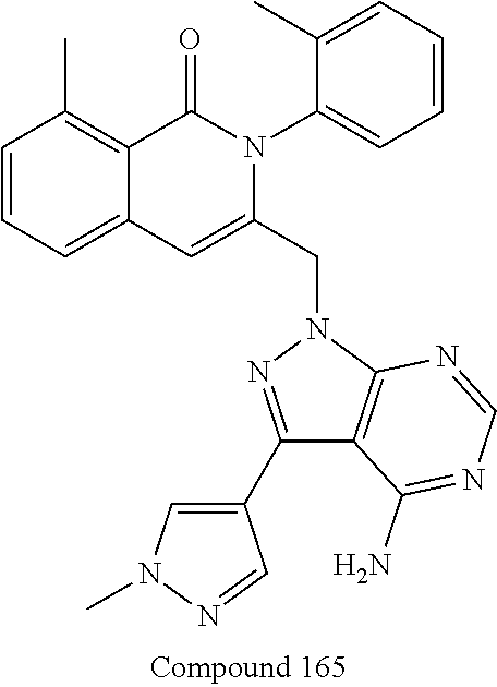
C1=CC=C2C(=C1C)C(=O)N(C1=CC=CC=C1C)C(CN1N=C(C3=CN(C)N=C3)C3=C1N=CN=C3N)=C2
